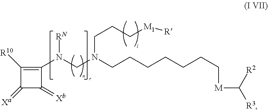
C1([R10])=C(N(CN(CCCCCCC[M]C([R2])[R3])CCC[M1][R])[RN])C(=[Xb])C1=[Xa]
